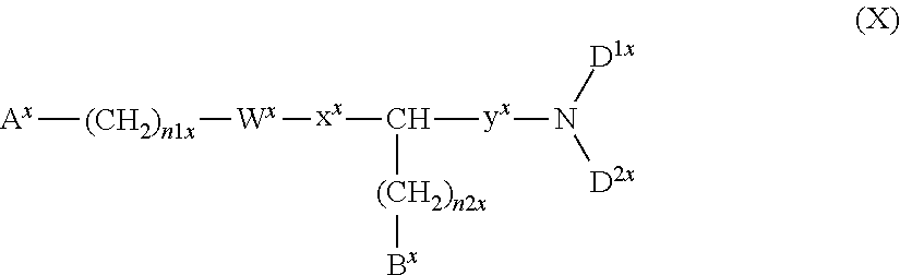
[Ax][(CH2)n1x][Wx][xx]C([yx]N([D2x])[D1x])[(CH2)n2x][Bx]
